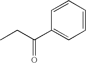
C1=CC(C(CC)=O)=CC=C1
